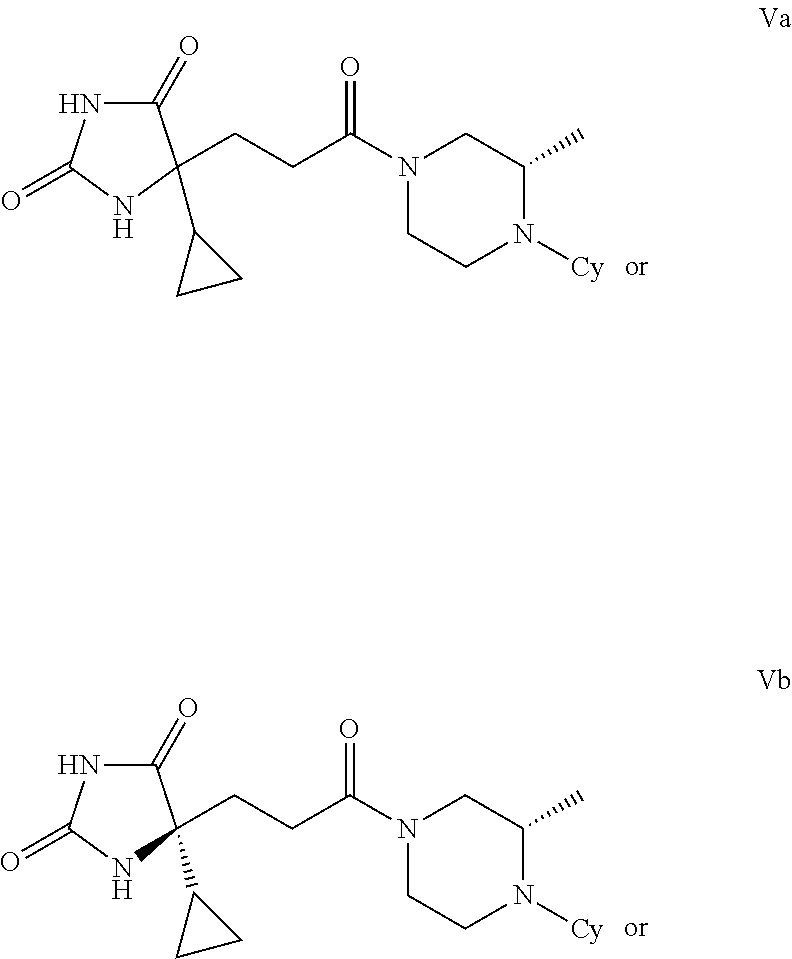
N1(C(CCC2(C3CC3)C(=O)NC(=O)N2)=O)CCN([Cy])C(C)C1.N1(C(CCC2(C3CC3)C(=O)NC(=O)N2)=O)CCN([Cy])C(C)C1
